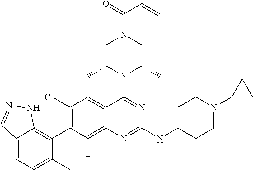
C12=CC=C(C)C(C3=C(Cl)C=C4C(=C3F)N=C(NC3CCN(C5CC5)CC3)N=C4N3C(C)CN(C(=O)C=C)CC3C)=C1NN=C2
